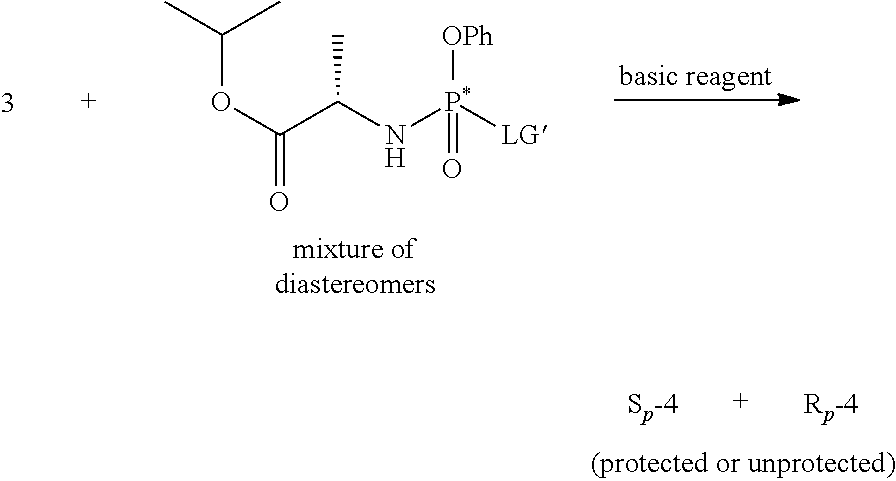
O(C(C(N[P*]([LG])([OPh])=O)C)=O)C(C)C
